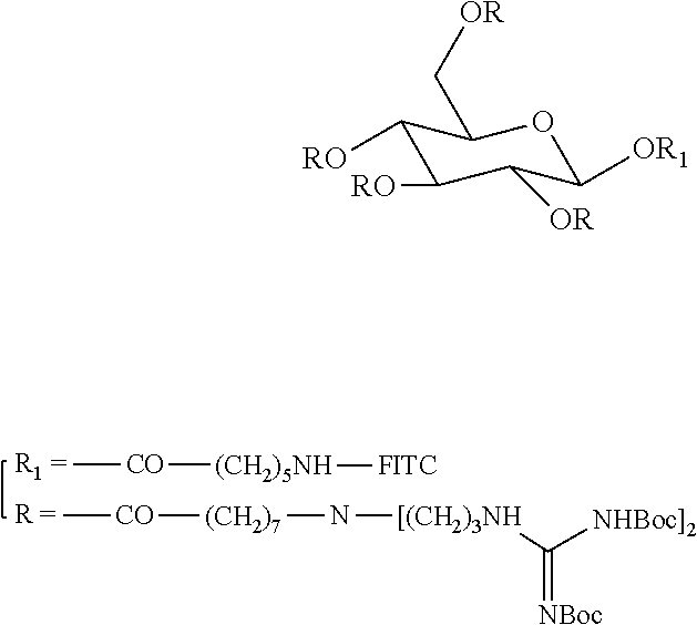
C1([RO])C([RO])C([OR])C([OR1])OC1C[OR].C[CO][(CH2)5NH][FITC].C[CO][(CH2)7]N[[(CH2)3NH]C([NHBoc]2])=[NBoc]
